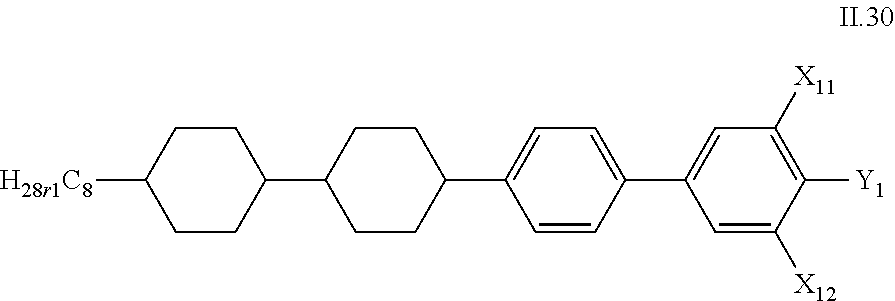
C1=C([X12])C([Y1])=C([X11])C=C1C1=CC=C(C2CCC(C3CCC([H28r1C8])CC3)CC2)C=C1
